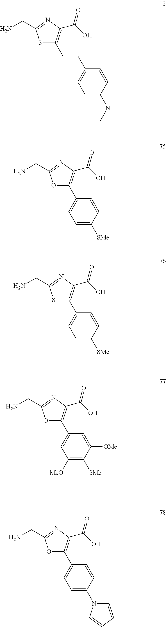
S1C(C=CC2=CC=C(N(C)C)C=C2)=C(C(=O)O)N=C1CN.O1C(C2=CC=C([SMe])C=C2)=C(C(=O)O)N=C1CN.S1C(C2=CC=C([SMe])C=C2)=C(C(=O)O)N=C1CN.O1C(C2=CC([MeO])=C([SMe])C([OMe])=C2)=C(C(=O)O)N=C1CN.O1C(C2=CC=C(N3C=CC=C3)C=C2)=C(C(=O)O)N=C1CN
